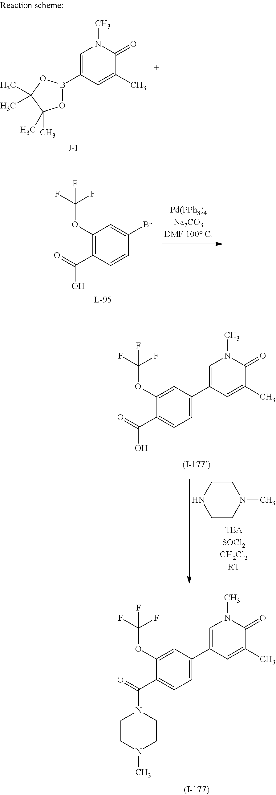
O1B(C2=CN(C)C(=O)C(C)=C2)OC(C)(C)C1(C)C.C1(OC(F)(F)F)=C(C(O)=O)C=CC(Br)=C1.C1(C2=CN(C)C(=O)C(C)=C2)=CC=C(C(O)=O)C(OC(F)(F)F)=C1.C1CN(C)CCN1.C1(C2=CN(C)C(=O)C(C)=C2)=CC=C(C(N2CCN(C)CC2)=O)C(OC(F)(F)F)=C1
